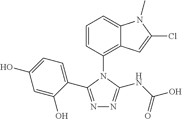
C1=CC(N2C(C3=CC=C(O)C=C3O)=NN=C2NC(O)=O)=C2C(=C1)N(C)C(Cl)=C2
